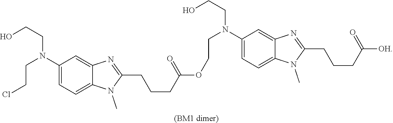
C1(N(CCCl)CCO)=CC=C2C(=C1)N=C(CCCC(OCCN(CCO)C1=CC=C3C(=C1)N=C(CCCC([OH])=O)N3C)=O)N2C.[(BM1 dimer)]
